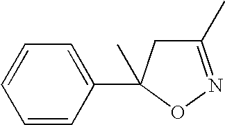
C1(C)=NOC(C2=CC=CC=C2)(C)C1
